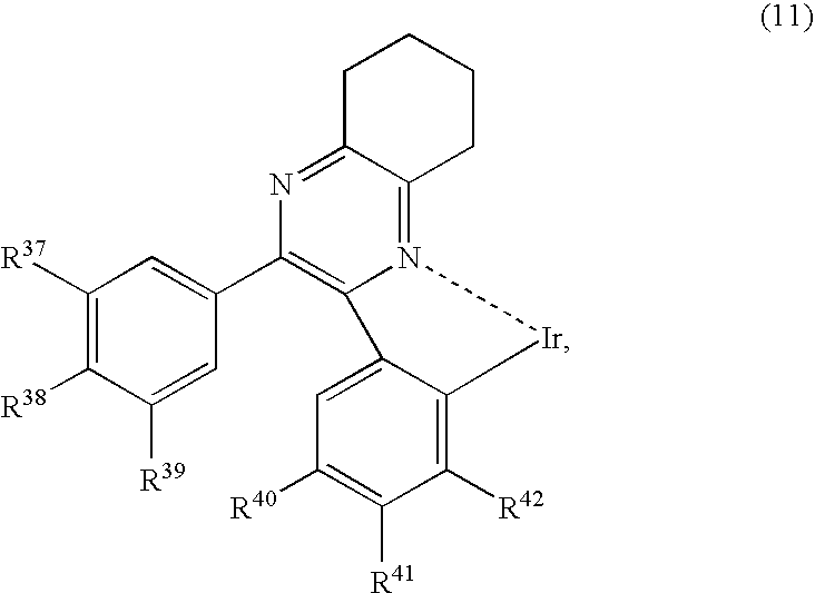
N12=C3C(=NC(C4=CC([R37])=C([R38])C([R39])=C4)=C1C1=CC([R40])=C([R41])C([R42])=C1[Ir]2)CCCC3
